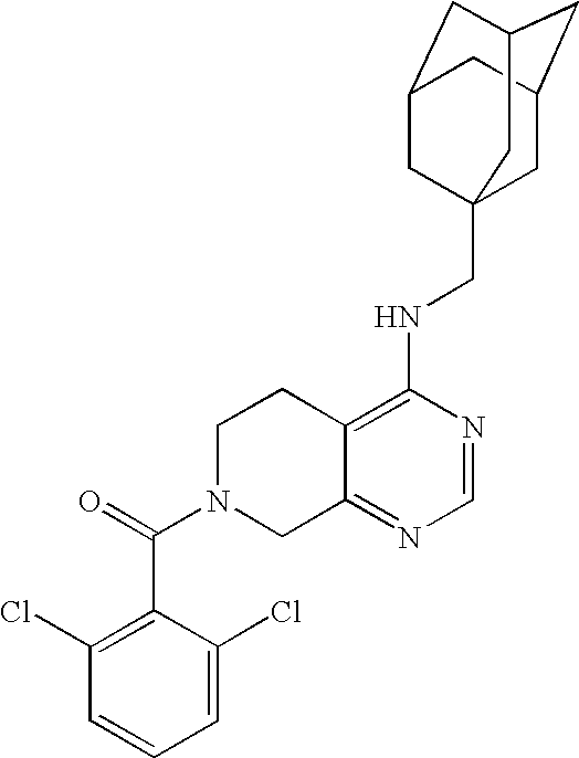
C12=C(NCC34CC5CC(CC(C3)C5)C4)N=CN=C1CN(C(=O)C1=C(Cl)C=CC=C1Cl)CC2
